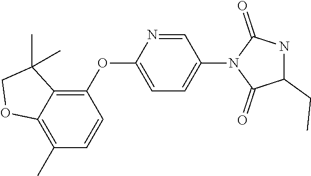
C1(OC2=CC=C(N3C(=O)C(CC)NC3=O)C=N2)=C2C(=C(C)C=C1)OCC2(C)C
